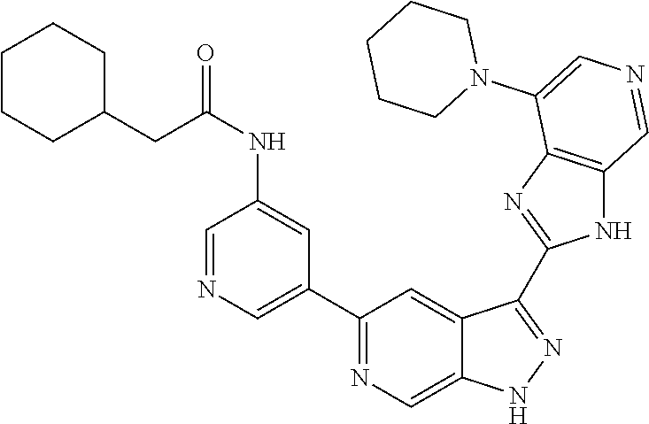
C1(C2=CN=CC(NC(=O)CC3CCCCC3)=C2)=NC=C2C(=C1)C(C1=NC3=C(N1)C=NC=C3N1CCCCC1)=NN2
